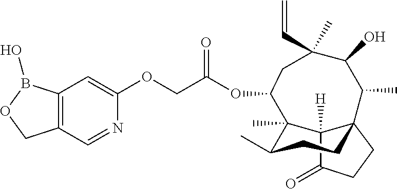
N1=CC2=C(C=C1OCC(OC1C3(C)C(C)CCC4(C3([H])C(=O)CC4)C(C)C(O)C(C=C)(C)C1)=O)B(O)OC2
